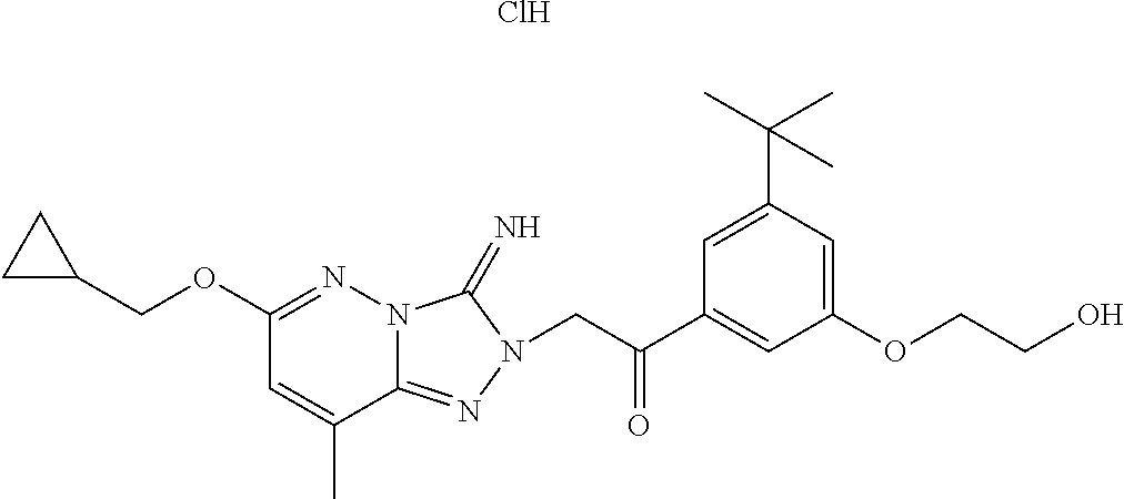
N12C(=NN(CC(C3=CC(OCCO)=CC(C(C)(C)C)=C3)=O)C1=N)C(C)=CC(OCC1CC1)=N2.Cl
